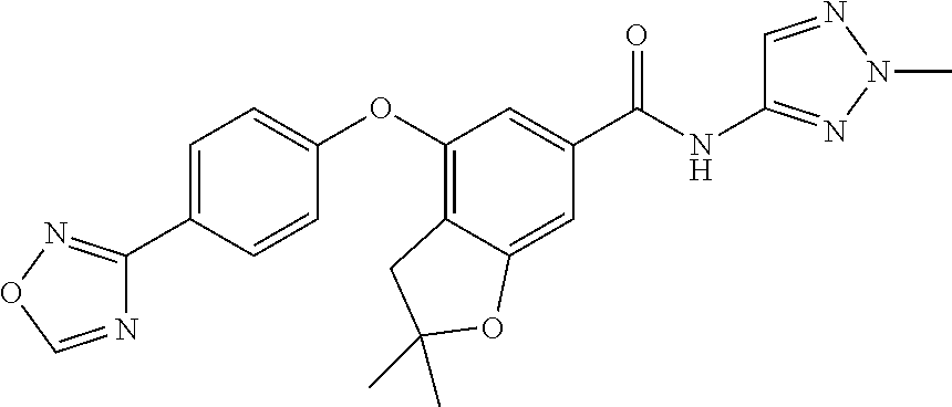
C1=C(C2=NOC=N2)C=CC(OC2=C3C(=CC(C(NC4=NN(C)N=C4)=O)=C2)OC(C)(C)C3)=C1
